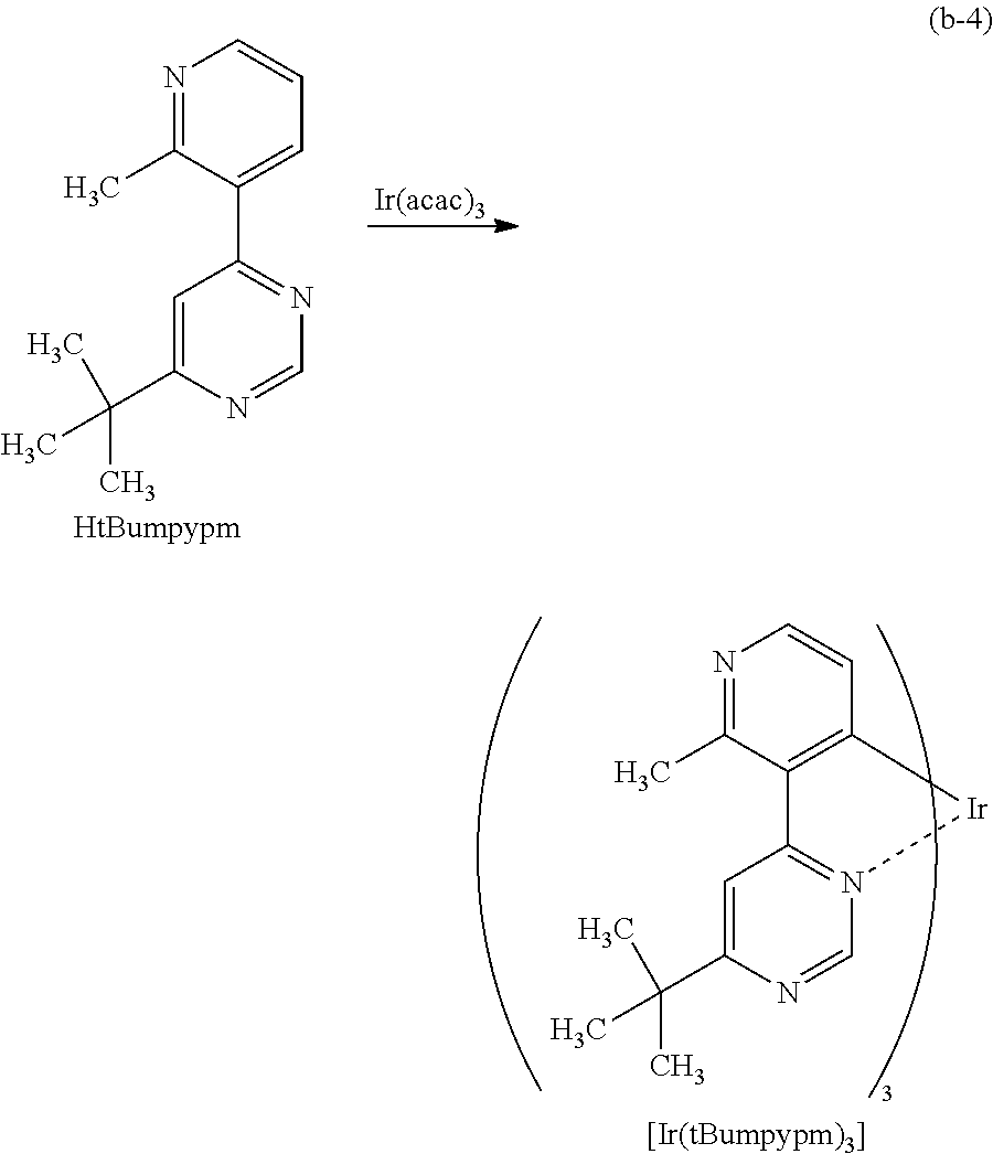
CC(C1=CC(C2=CC=CN=C2C)=NC=N1)(C)C.[Ir(acac)3].CC(C1=CC2=N(C=N1)[Ir]C1=C2C(C)=NC=C1)(C)C
